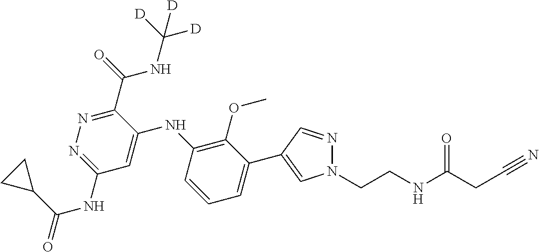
C1(C2=CN(CCNC(=O)CC#N)N=C2)=CC=CC(NC2=CC(NC(=O)C3CC3)=NN=C2C(=O)NC([D])([D])[D])=C1OC
